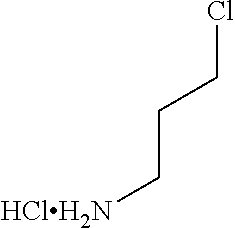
ClCCC[HClH2N]
